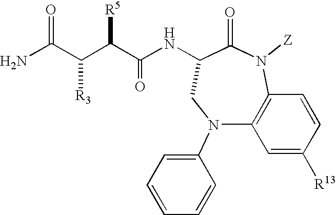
N1([Z])C(=O)C(NC(C([R5])C(C(N)=O)[R3])=O)CN(C2=CC=CC=C2)C2=C1C=CC([R13])=C2
